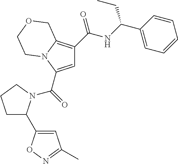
C1=C(C(=O)N2C(C3=CC(C)=NO3)CCC2)N2C(=C1C(NC(C1=CC=CC=C1)CC)=O)COCC2
